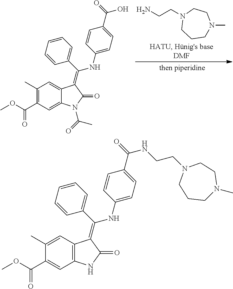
N1(CCN)CCCN(C)CC1.C1(C)=C(C(OC)=O)C=C2C(=C1)C(=C(C1=CC=CC=C1)NC1=CC=C(C(=O)O)C=C1)C(=O)N2C(=O)C.C1(C)=CC2=C(C=C1C(OC)=O)NC(=O)C2=C(C1=CC=CC=C1)NC1=CC=C(C(=O)NCCN2CCCN(C)CC2)C=C1
